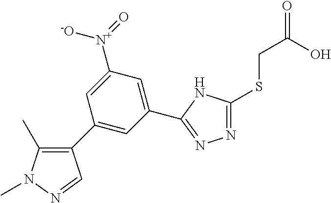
N1=C(SCC(O)=O)NC(C2=CC([N+]([-O])=O)=CC(C3=C(C)N(C)N=C3)=C2)=N1
